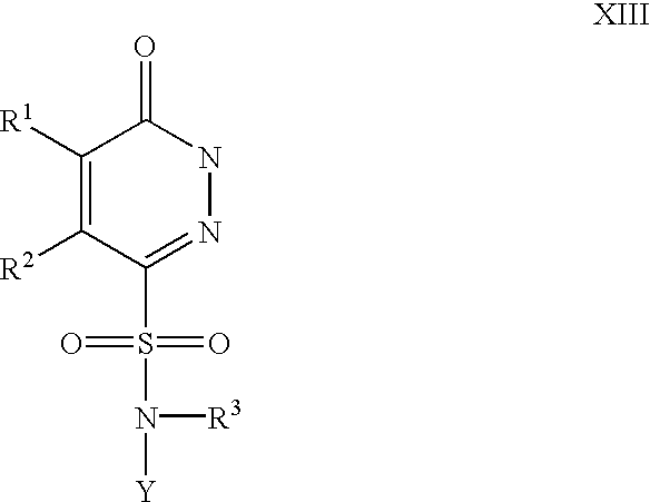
C1(=O)C([R1])=C([R2])C(S(=O)(=O)N([R3])[Y])=NN1
